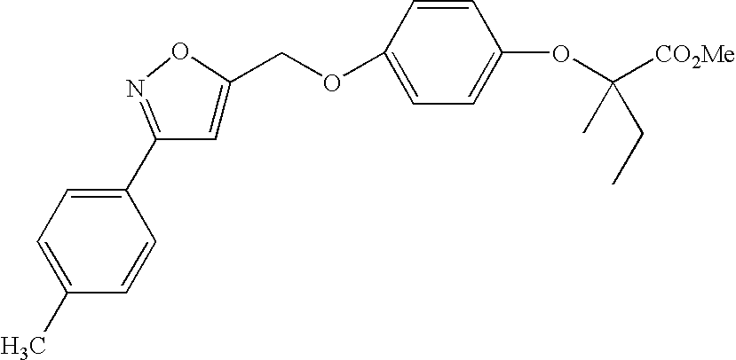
C1=C(C)C=CC(C2=NOC(COC3=CC=C(OC([CO2Me])(C)CC)C=C3)=C2)=C1
